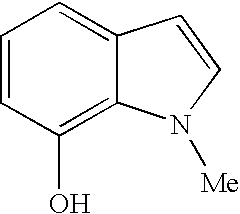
C1=CC(O)=C2C(=C1)C=CN2[Me]
